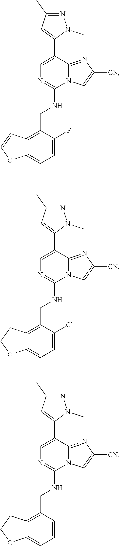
C1=C(C2=CC(C)=NN2C)C2=NC([CN])=CN2C(NCC2=C3C(=CC=C2F)OC=C3)=N1.C1=C(C2=CC(C)=NN2C)C2=NC([CN])=CN2C(NCC2=C3C(=CC=C2Cl)OCC3)=N1.C1=C(C2=CC(C)=NN2C)C2=NC([CN])=CN2C(NCC2=C3C(=CC=C2)OCC3)=N1
